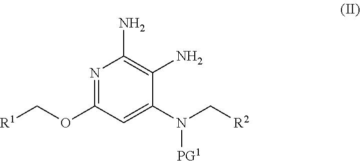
[R1]COC1=NC(N)=C(N)C(N(C[R2])[PG1])=C1
